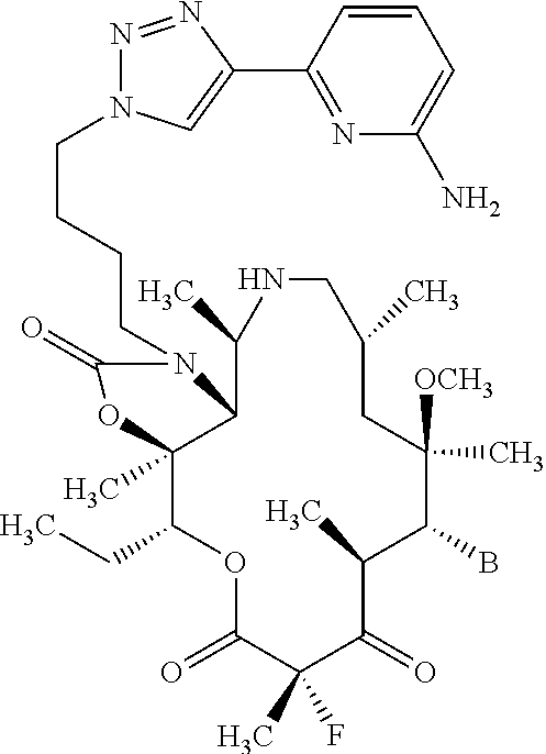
O1C(=O)C(C)(F)C(=O)C(C)C(B)C([OCH3])(C)CC(C)CNC(C)C2C(C)(C1CC)OC(=O)N2CCCCN1N=NC(C2=NC(N)=CC=C2)=C1
